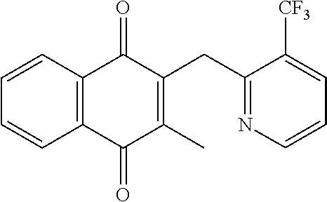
C1=CC2=C(C=C1)C(=O)C(CC1=NC=CC=C1[CF3])=C(C)C2=O
